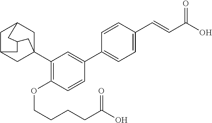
C1C2CC3(C4=C(OCCCCC(O)=O)C=CC(C5=CC=C(C=CC(O)=O)C=C5)=C4)CC1CC(C2)C3
